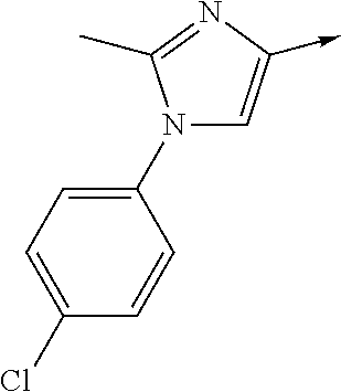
N1(C2=CC=C(Cl)C=C2)C=C(->C)N=C1C
